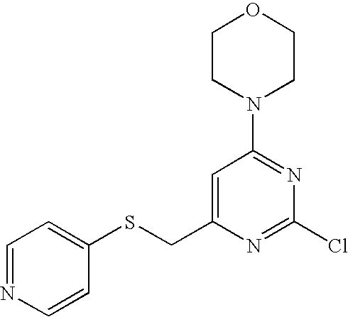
C1=C(CSC2=CC=NC=C2)N=C(Cl)N=C1N1CCOCC1
